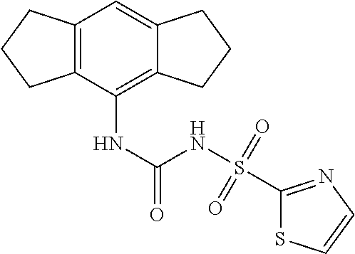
C12=C(C(NC(NS(C3=NC=CS3)(=O)=O)=O)=C3C(=C1)CCC3)CCC2
